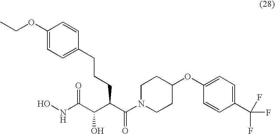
ONC(C(C(C(N1CCC(OC2=CC=C(C(F)(F)F)C=C2)CC1)=O)CCCC1=CC=C(OCC)C=C1)O)=O
